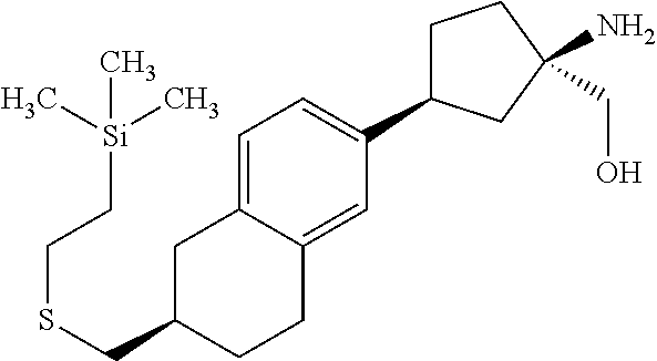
S(CC1CC2=CC=C(C3CCC(N)(CO)C3)C=C2CC1)CC[Si](C)(C)C
